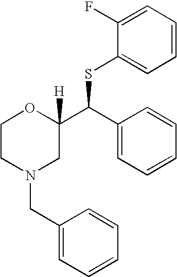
C1(CN2CC(C(C3=CC=CC=C3)SC3=CC=CC=C3F)([H])OCC2)=CC=CC=C1
